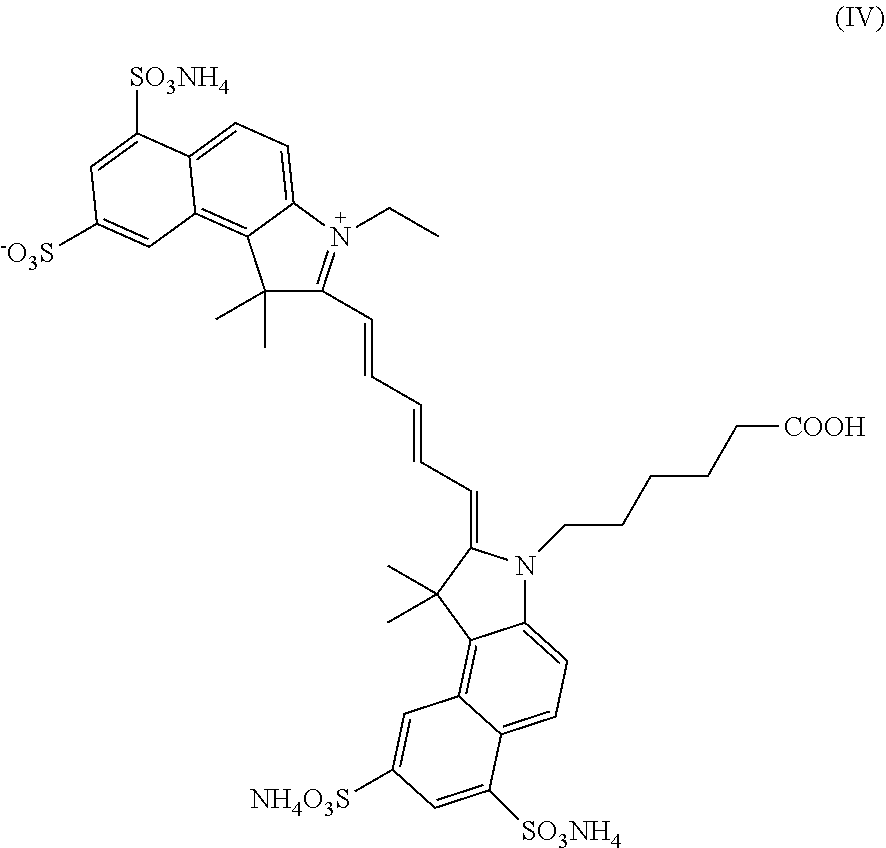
C1(C)(C)C(C=CC=CC=C2N(CCCCC[COOH])C3=CC=C4C(=C3C2(C)C)C=C([NH4O3S])C=C4[SO3NH4])=N(CC)C2=CC=C3C(=C12)C=C([-O3S])C=C3[SO3NH4]
